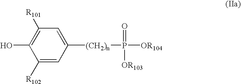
C1([R101])=C(O)C([R102])=CC([(CH2)n]P(=O)([OR103])[OR104])=C1
